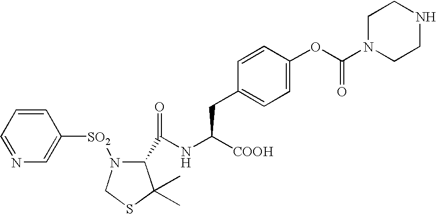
C1=CC=NC=C1[SO2]N1C(C(NC([COOH])CC2=CC=C(OC(N3CCNCC3)=O)C=C2)=O)C(C)(C)SC1
